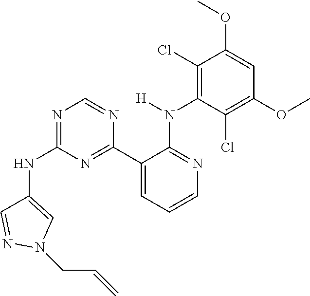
C1(NC2=NC=NC(C3=CC=CN=C3N([H])C3=C(Cl)C(OC)=CC(OC)=C3Cl)=N2)=CN(CC=C)N=C1
